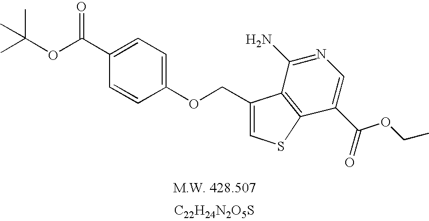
[C22H24N2O5S].C1=CC(OCC2=CSC3=C2C(N)=NC=C3C(=O)OCC)=CC=C1C(OC(C)(C)C)=O
